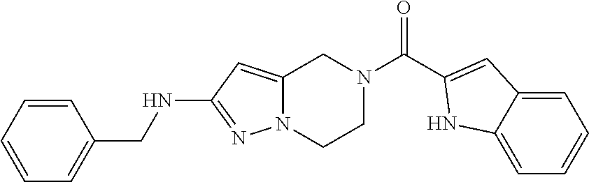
C(NC1=NN2C(=C1)CN(C(=O)C1=CC3=CC=CC=C3N1)CC2)C1=CC=CC=C1
